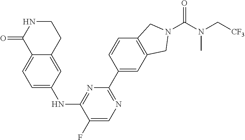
C12=CC=C(NC3=NC(C4=CC5=C(C=C4)CN(C(N(C[CF3])C)=O)C5)=NC=C3F)C=C1CCNC2=O
